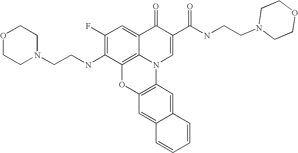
C1(F)=C(NCCN2CCOCC2)C2=C3C(=C1)C(=O)C(C(NCCN1CCOCC1)=O)=CN3C1=C(O2)C=C2C(=C1)C=CC=C2
